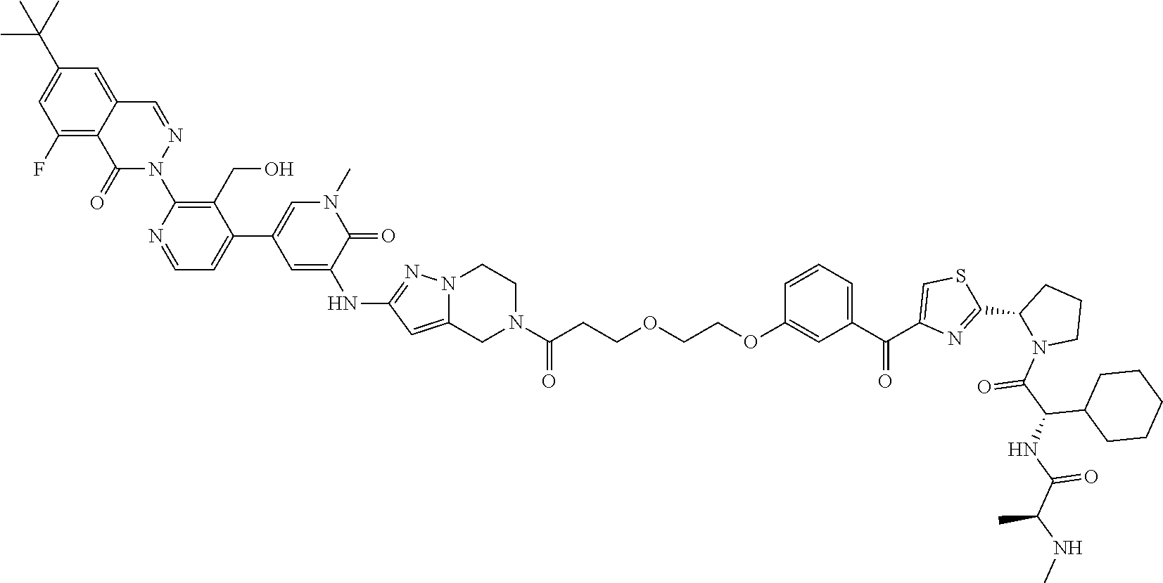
C1(C2=CN(C)C(=O)C(NC3=NN4C(=C3)CN(C(=O)CCOCCOC3=CC(C(=O)C5=CSC(C6CCCN6C(C(NC(C(C)NC)=O)C6CCCCC6)=O)=N5)=CC=C3)CC4)=C2)=CC=NC(N2N=CC3=CC(C(C)(C)C)=CC(F)=C3C2=O)=C1CO
